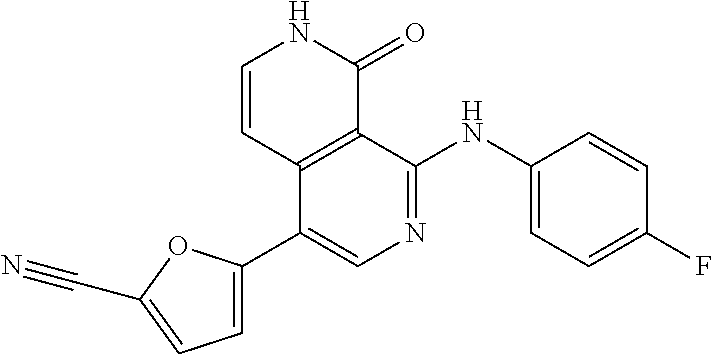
C1=C(C2=CN=C(NC3=CC=C(F)C=C3)C3=C2C=CNC3=O)OC(C#N)=C1
